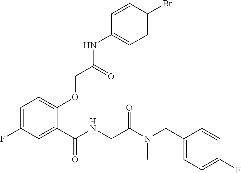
C1=C(F)C=C(C(NCC(N(CC2=CC=C(F)C=C2)C)=O)=O)C(OCC(NC2=CC=C(Br)C=C2)=O)=C1
